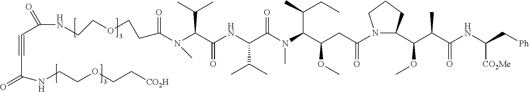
C(C(NCCOCC[CO2H])=O)#CC(=O)NCCOCCC(=O)N(C)C(C(NC(C(N(C(C(CC(=O)N1C(C(C(C(NC(C[Ph])[CO2Me])=O)C)OC)CCC1)OC)C(C)CC)C)=O)C(C)C)=O)C(C)C
